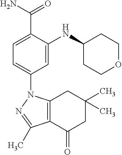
C12=C(C(=O)CC(C)(C)C1)C(C)=NN2C1=CC=C(C(=O)N)C(NC2CCOCC2)=C1
